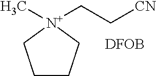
C1CC[N+](C)(CC[CN])C1.[DFOB]
